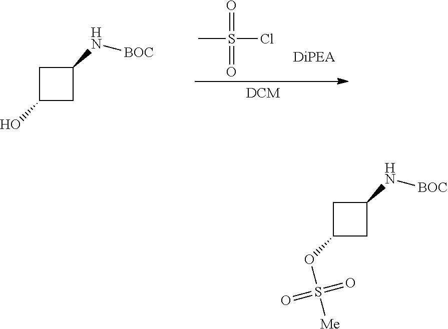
O=S(Cl)(=O)C.C1(N[BOC])CC(O)C1.C1(N[BOC])CC(OS(=O)(=O)[Me])C1
